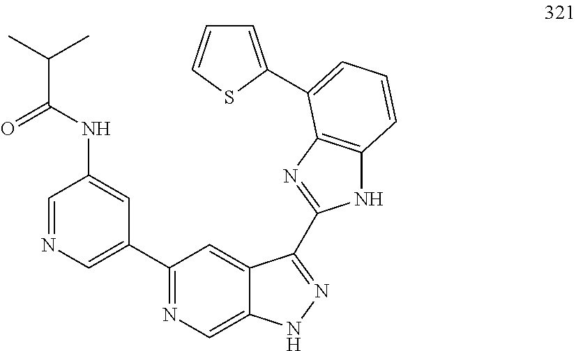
C1=NC=C(C2=NC=C3C(=C2)C(C2=NC4=C(N2)C=CC=C4C2=CC=CS2)=NN3)C=C1NC(C(C)C)=O
